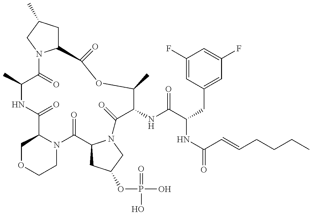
C1(C)C(=O)N2C(CC(C)C2)C(=O)OC(C)C(NC(=O)C(NC(C=CCCCC)=O)CC2=CC(F)=CC(F)=C2)C(=O)N2C(C(=O)N3C(C(=O)N1)COCC3)CC(OP(O)(=O)O)C2
